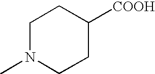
C1N(C)CCC([COOH])C1
